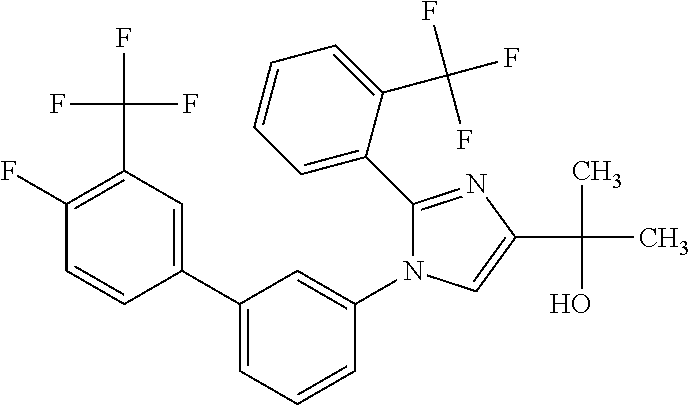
C1(C2=CC=CC=C2C(F)(F)F)=NC(C(C)(O)C)=CN1C1=CC(C2=CC(C(F)(F)F)=C(F)C=C2)=CC=C1
